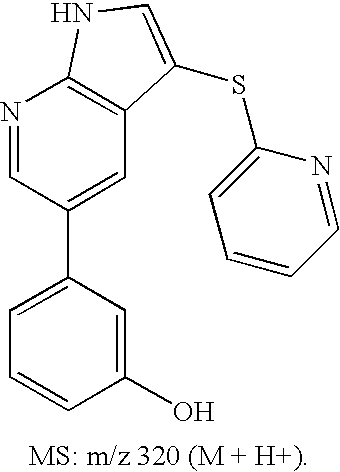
C1=C(C2=CC3=C(N=C2)NC=C3SC2=CC=CC=N2)C=C(O)C=C1
